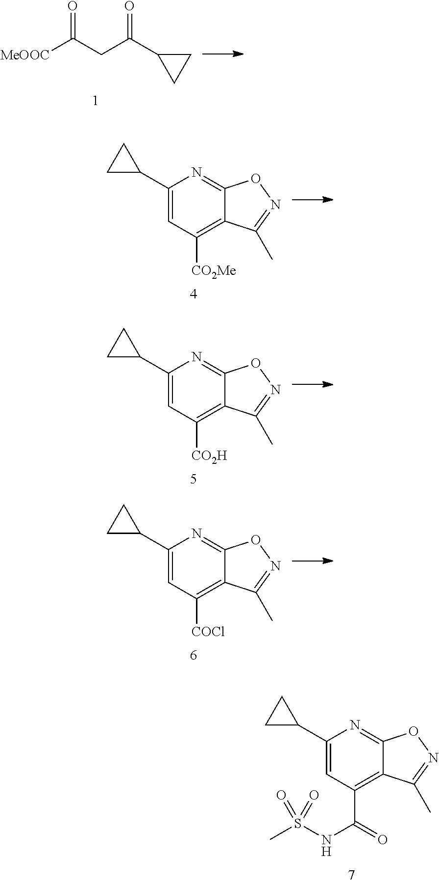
O=C(CC(C1CC1)=O)[MeOOC].C1(C2CC2)=CC([CO2Me])=C2C(=N1)ON=C2C.C1(C2CC2)=CC([CO2H])=C2C(=N1)ON=C2C.C1(C2CC2)=CC([COCl])=C2C(=N1)ON=C2C.C1(C2CC2)=CC(C(=O)NS(C)(=O)=O)=C2C(=N1)ON=C2C
